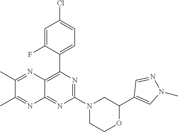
N1=C(N2CC(C3=CN(C)N=C3)OCC2)N=C2C(=C1C1=CC=C(Cl)C=C1F)N=C(C)C(C)=N2
